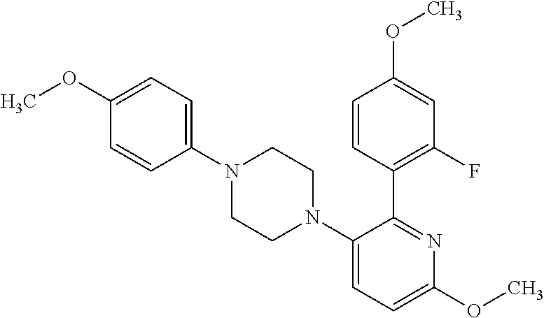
C1(N2CCN(C3=CC=C(OC)N=C3C3=C(F)C=C(OC)C=C3)CC2)=CC=C(OC)C=C1
